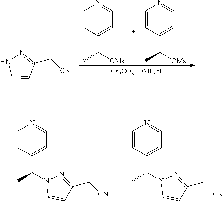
C1=CC(C([OMs])C)=CC=N1.C1=CC(C([OMs])C)=CC=N1.C1(C[CN])=NNC=C1.C1=CC(C(N2C=CC(C[CN])=N2)C)=CC=N1.C1=CC(C(N2C=CC(C[CN])=N2)C)=CC=N1
